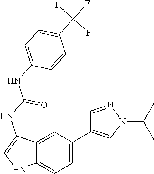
C1(C2=CC=C3C(=C2)C(NC(NC2=CC=C(C(F)(F)F)C=C2)=O)=CN3)=CN(C(C)C)N=C1
